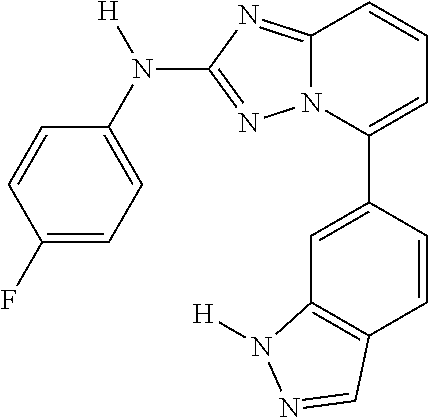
C1(F)=CC=C(N([H])C2=NN3C(=N2)C=CC=C3C2=CC3=C(C=C2)C=NN3[H])C=C1
